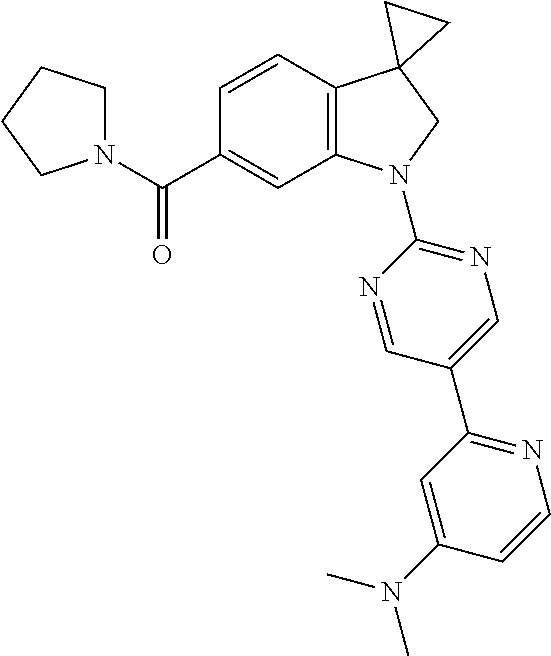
C1=C(N(C)C)C=CN=C1C1=CN=C(N2C3=C(C=CC(C(N4CCCC4)=O)=C3)C3(C2)CC3)N=C1
